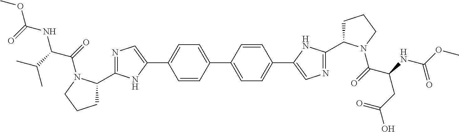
C1=CC(C2=CC=C(C3=CN=C(C4CCCN4C(=O)C(NC(OC)=O)CC(O)=O)N3)C=C2)=CC=C1C1=CN=C(C2CCCN2C(=O)C(C(C)C)NC(OC)=O)N1
